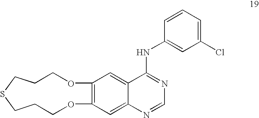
C12=C(C=C3C(=C1)N=CN=C3NC1=CC(Cl)=CC=C1)OCCCSCCCO2
